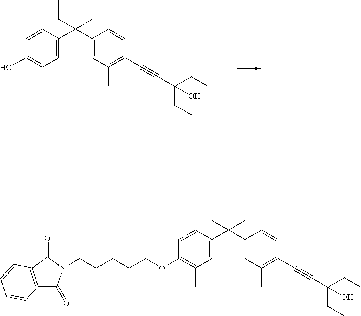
C1=CC(C(C2=CC(C)=C(C#CC(CC)(CC)O)C=C2)(CC)CC)=CC(C)=C1O.C1=CC(C(C2=CC(C)=C(C#CC(CC)(CC)O)C=C2)(CC)CC)=CC(C)=C1OCCCCCN1C(=O)C2=C(C1=O)C=CC=C2
